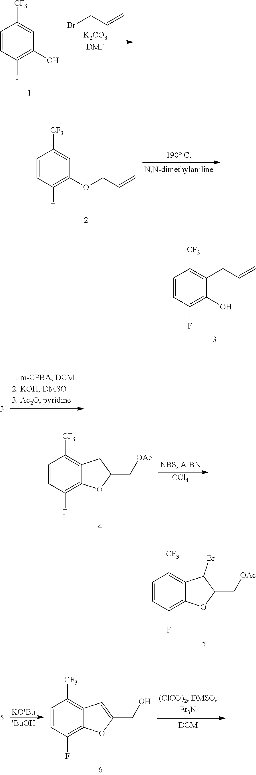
C1=CC(F)=C(O)C(CC=C)=C1[CF3].C1=CC(F)=C2C(=C1[CF3])C(Br)C(C[OAc])O2.C1=CC(F)=C(O)C=C1[CF3].BrCC=C.[K2CO3].[DMF].C1=CC(F)=C(OCC=C)C=C1[CF3].C1=CC(F)=C2C(=C1[CF3])CC(C[OAc])O2.[CCl4].[KOtBu].[tBuOH].C1=CC(F)=C2C(=C1[CF3])C=C(CO)O2
